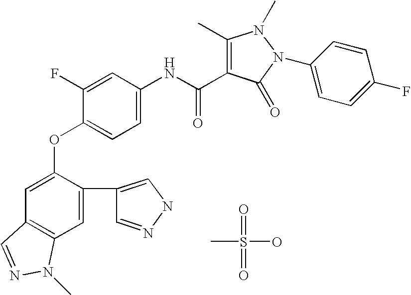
CS(=O)(O)=O.C1=C(OC2=CC=C(NC(C3=C(C)N(C)N(C4=CC=C(F)C=C4)C3=O)=O)C=C2F)C(C2=CNN=C2)=CC2=C1C=NN2C
